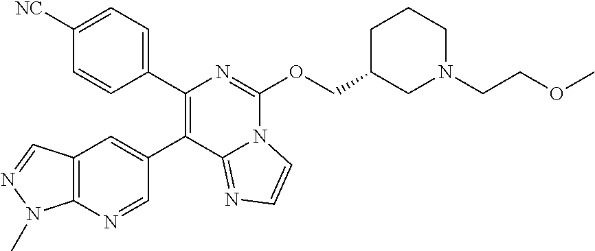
C1(C2=C(C3=CC4=C(N=C3)N(C)N=C4)C3=NC=CN3C(OCC3CN(CCOC)CCC3)=N2)=CC=C([NC])C=C1
